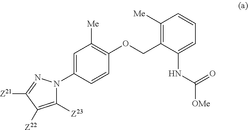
[Z21]C1=NN(C2=CC([Me])=C(OCC3=C([Me])C=CC=C3NC(=O)[OMe])C=C2)C([Z23])=C1[Z22]
